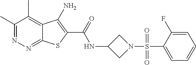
C1(C)=NN=C2C(=C1C)C(N)=C(C(=O)NC1CN(S(C3=CC=CC=C3F)(=O)=O)C1)S2
